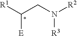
[R1]C(CN([R2])[R3])[E]
